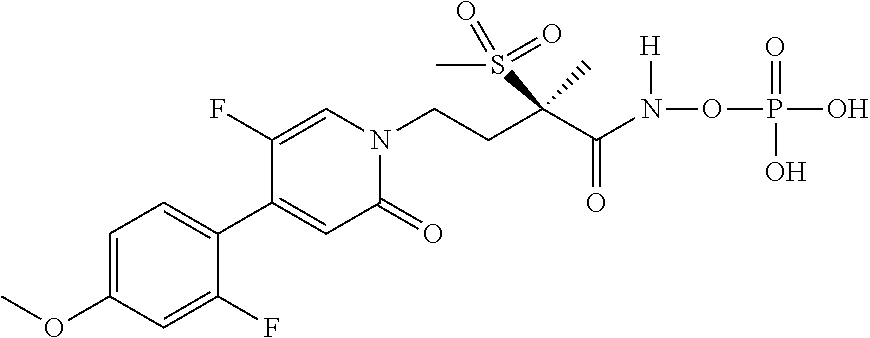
C1=C(OC)C=C(F)C(C2=CC(=O)N(CCC(S(C)(=O)=O)(C(N(OP(O)(=O)O)[H])=O)C)C=C2F)=C1
